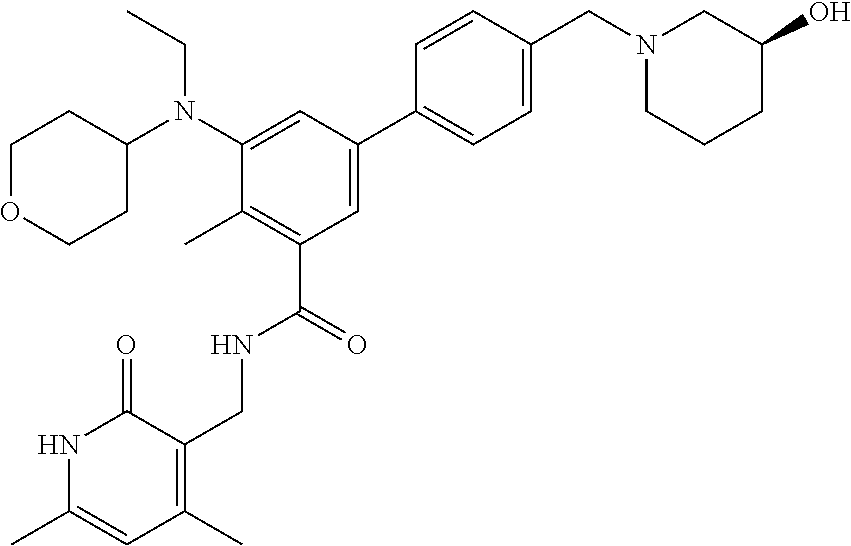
N1C(C)=CC(C)=C(CNC(C2=C(C)C(N(C3CCOCC3)CC)=CC(C3=CC=C(CN4CCCC(O)C4)C=C3)=C2)=O)C1=O
